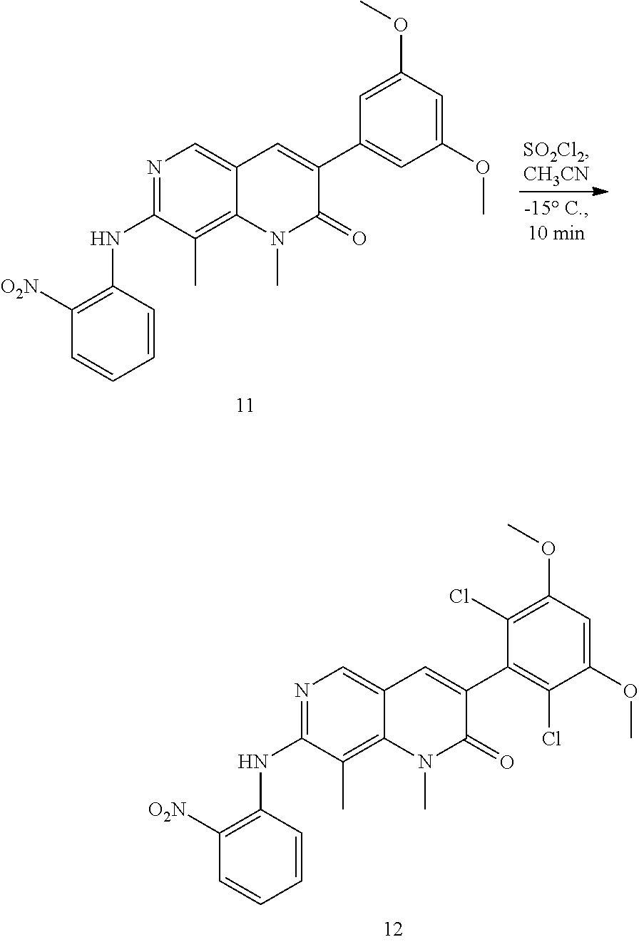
N1=C(NC2=C([O2N])C=CC=C2)C(C)=C2C(=C1)C=C(C1=CC(OC)=CC(OC)=C1)C(=O)N2C.N1=C(NC2=C([O2N])C=CC=C2)C(C)=C2C(=C1)C=C(C1=C(Cl)C(OC)=CC(OC)=C1Cl)C(=O)N2C
